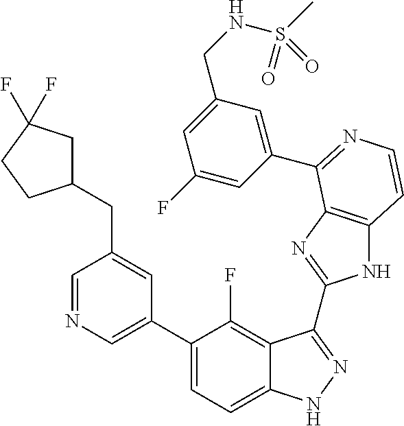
C1=C(C2=CC=C3C(=C2F)C(C2=NC4=C(N2)C=CN=C4C2=CC(CNS(C)(=O)=O)=CC(F)=C2)=NN3)C=C(CC2CC(F)(F)CC2)C=N1
